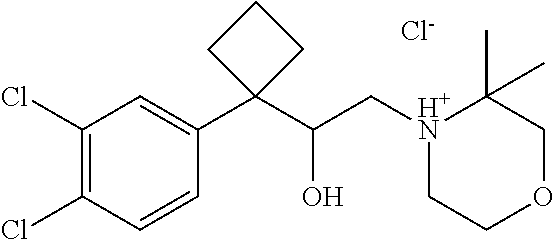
C1(Cl)=C(Cl)C=CC(C2(C(C[H+N]3CCOCC3(C)C)O)CCC2)=C1.[Cl-]
